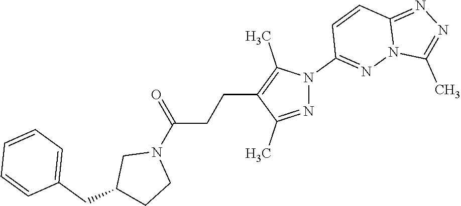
N1=C(C)C(CCC(N2CC(CC3=CC=CC=C3)CC2)=O)=C(C)N1C1=NN2C(=NN=C2C)C=C1
